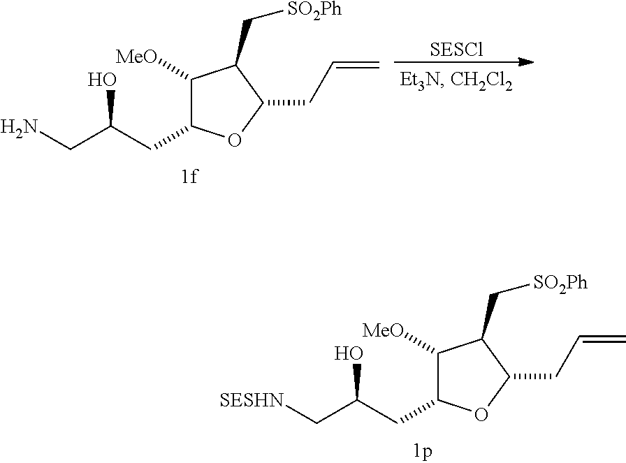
C1([MeO])C(CC(C[SESHN])O)OC(CC=C)C1C[SO2Ph].C1([MeO])C(CC(CN)O)OC(CC=C)C1C[SO2Ph].[SESCl]
